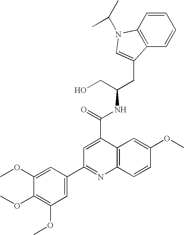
C(C(CO)NC(=O)C1=CC(C2=CC(OC)=C(OC)C(OC)=C2)=NC2=C1C=C(OC)C=C2)C1=CN(C(C)C)C2=C1C=CC=C2
